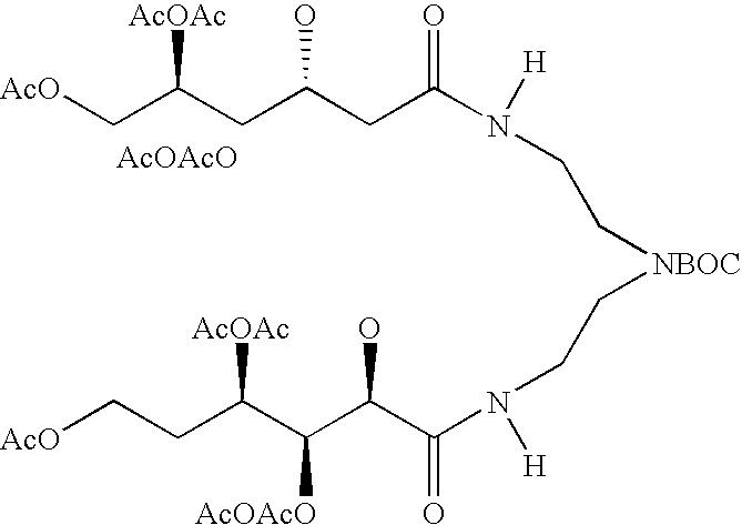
[NBOC](CCN(C(CC(CC(C[AcO])[AcOAc])O)=O)[H])CCN(C(=O)C(C(C(CC[AcO])[AcOAc])[AcOAcO])O)[H].[AcOAcO]
